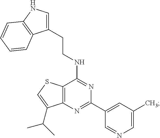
C12=C(N=C(C3=CC(C)=CN=C3)N=C1NCCC1=CNC3=C1C=CC=C3)C(C(C)C)=CS2
